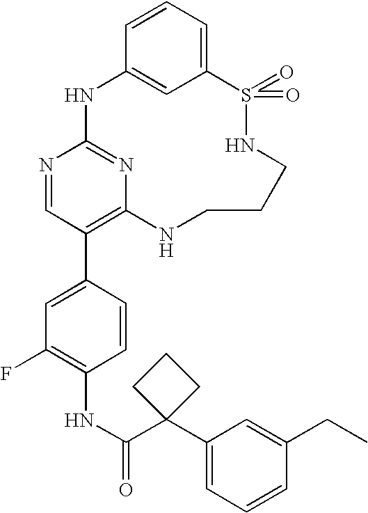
C12=CC=CC(=C1)NC1=NC(=C(C3=CC(F)=C(NC(C4(C5=CC=CC(CC)=C5)CCC4)=O)C=C3)C=N1)NCCCNS2(=O)=O
